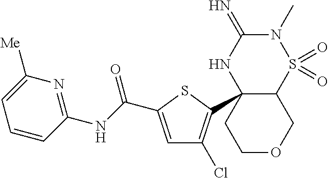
C12C(C3=C(Cl)C=C(C(NC4=NC([Me])=CC=C4)=O)S3)(NC(=N)N(C)S1(=O)=O)CCOC2
